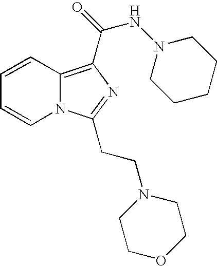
C1=CC2=C(C(=O)NN3CCCCC3)N=C(CCN3CCOCC3)N2C=C1
